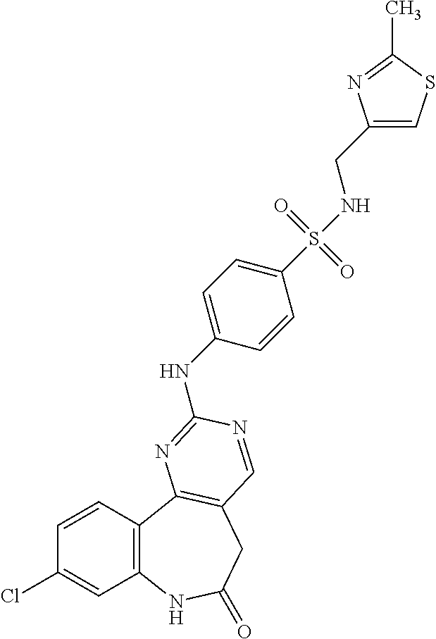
C1(Cl)=CC2=C(C=C1)C1=C(CC(=O)N2)C=NC(NC2=CC=C(S(NCC3=CSC(C)=N3)(=O)=O)C=C2)=N1
